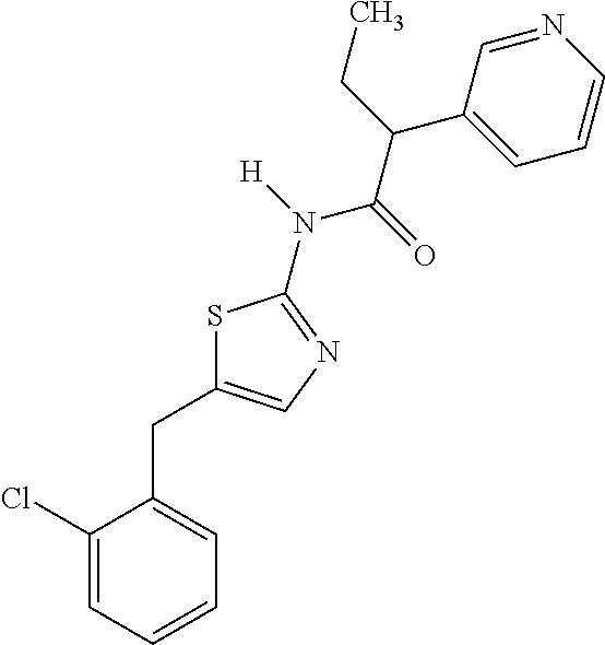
C1(Cl)=CC=CC=C1CC1=CN=C(N(C(=O)C(CC)C2=CC=CN=C2)[H])S1
